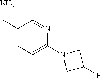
C1(CN)=CC=C(N2CC(F)C2)N=C1
